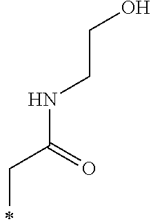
C(CNC(CC)=O)O
